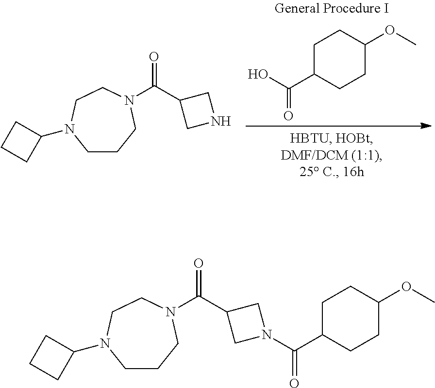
C1C(OC)CCC(C(=O)O)C1.C1CCN(C(=O)C2CNC2)CCN1C1CCC1.C1CCN(C(=O)C2CN(C(=O)C3CCC(OC)CC3)C2)CCN1C1CCC1
